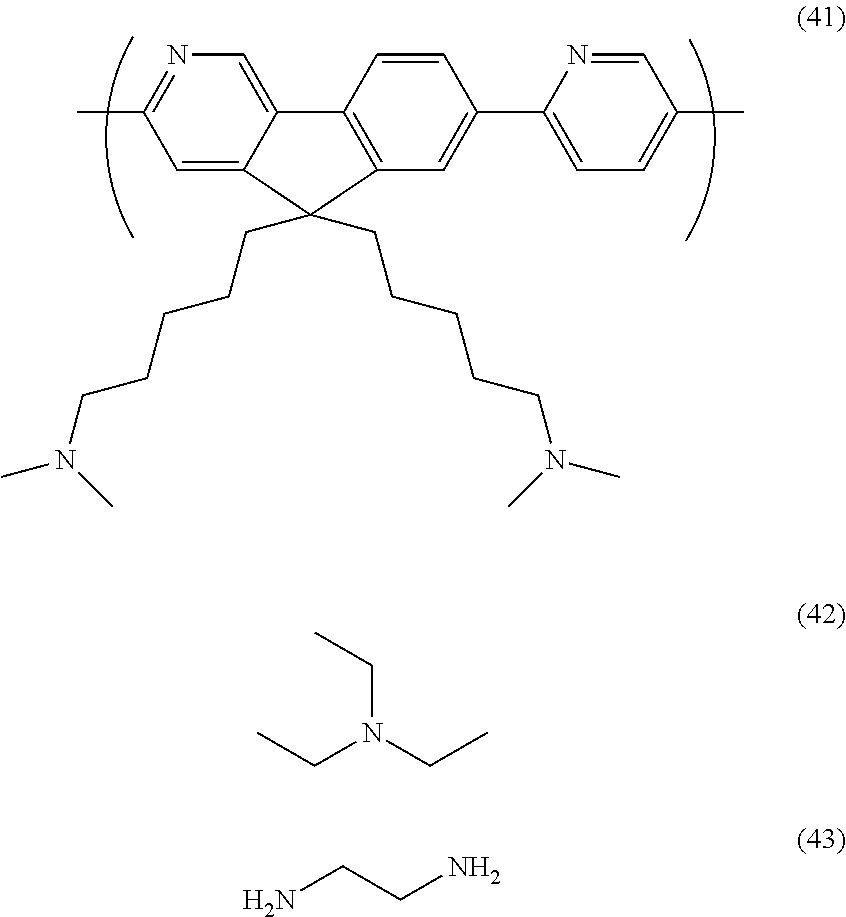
C1=C2C(=CN=C1C)C1=C(C=C(C3=CC=C(C)C=N3)C=C1)C2(CCCCCN(C)C)CCCCCN(C)C.CCN(CC)CC.NCCN
